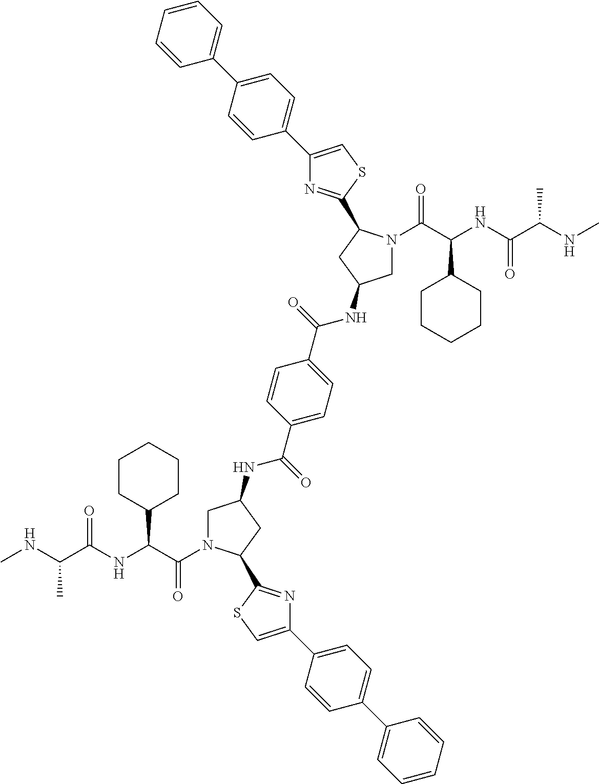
C(C(NC(C(NC)C)=O)C1CCCCC1)(=O)N1CC(NC(C2=CC=C(C(=O)NC3CN(C(=O)C(C4CCCCC4)NC(C(C)NC)=O)C(C4=NC(C5=CC=C(C6=CC=CC=C6)C=C5)=CS4)C3)C=C2)=O)CC1C1=NC(C2=CC=C(C3=CC=CC=C3)C=C2)=CS1
